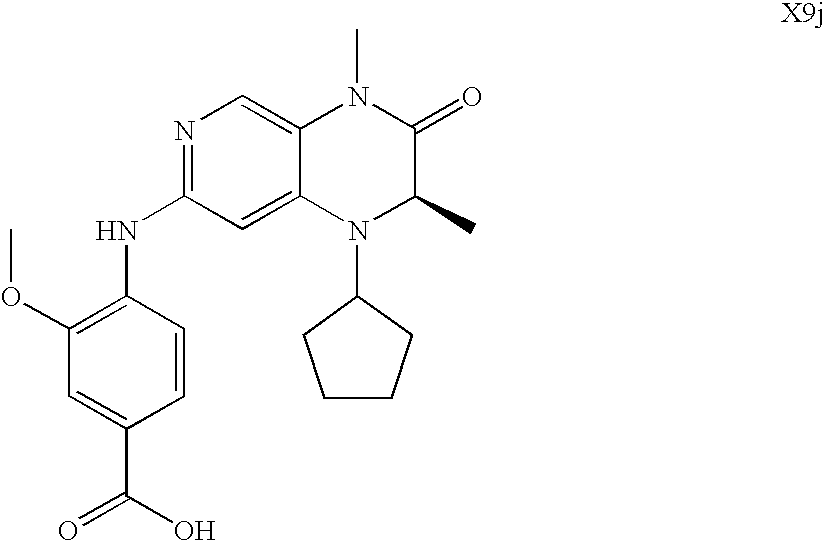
N1=C(NC2=C(OC)C=C(C(O)=O)C=C2)C=C2C(=C1)N(C)C(=O)C(C)N2C1CCCC1
